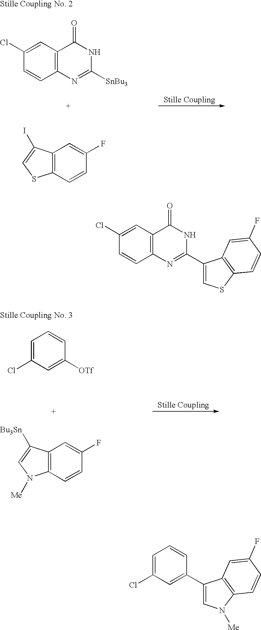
C1=CC2=C(C=C1Cl)C(=O)NC([SnBu3])=N2.C12=C(C=CC(F)=C1)SC=C2I.C1=C(Cl)C=C([OTf])C=C1.C12=C(C=CC(F)=C1)N([Me])C=C2[Bu3Sn].C12=C(C=C(Cl)C=C1)C(=O)NC(C1=CSC3=C1C=C(F)C=C3)=N2.C1=C(Cl)C=C(C2=CN([Me])C3=C2C=C(F)C=C3)C=C1
